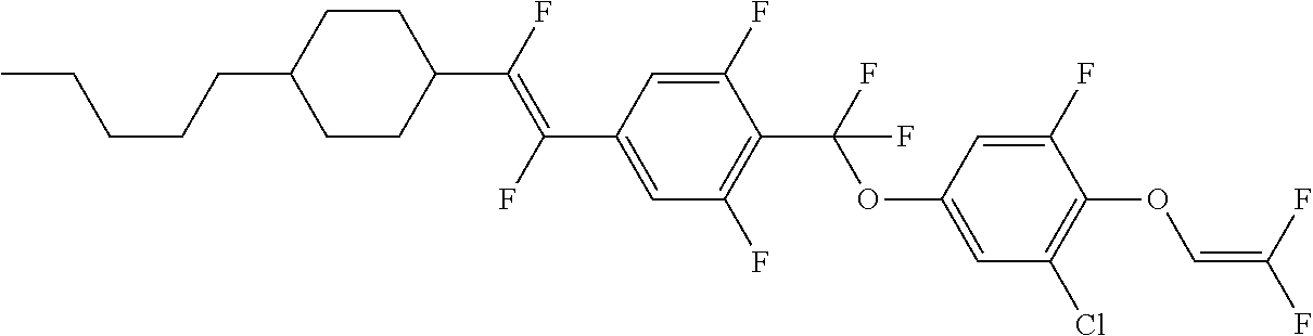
C1CC(C(F)=C(F)C2=CC(F)=C(C(F)(OC3=CC(Cl)=C(OC=C(F)F)C(F)=C3)F)C(F)=C2)CCC1CCCCC
